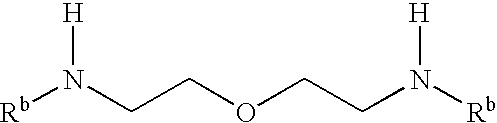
[Rb]N(CCOCCN([Rb])[H])[H]
